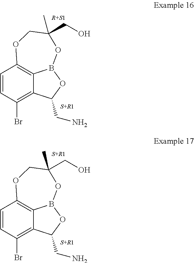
C1=CC(Br)=C2C3=C1OCC(CO)(C)OB3OC2CN.C1=CC(Br)=C2C3=C1OCC(CO)(C)OB3OC2CN
